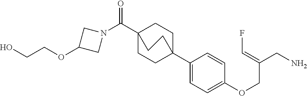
C1(C23CCC(C(N4CC(OCCO)C4)=O)(CC2)CC3)=CC=C(OCC(CN)=CF)C=C1
